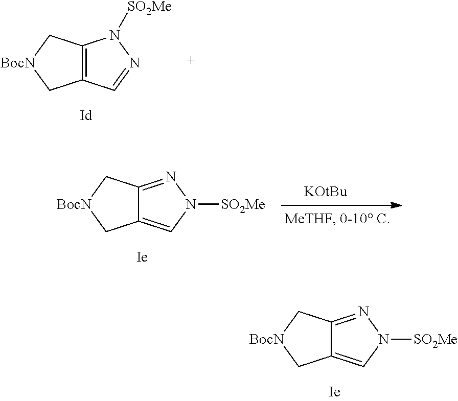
C12=CN([SO2Me])N=C1C[BocN]C2.C12=C(C[BocN]C1)N([SO2Me])N=C2.C12=CN([SO2Me])N=C1C[BocN]C2.[KOtBu]
